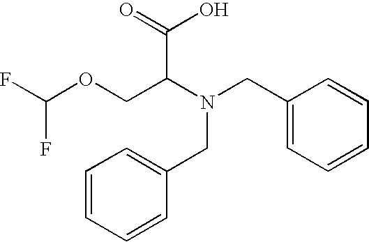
C1=CC=CC(CN(CC2=CC=CC=C2)C(COC(F)F)C(O)=O)=C1
